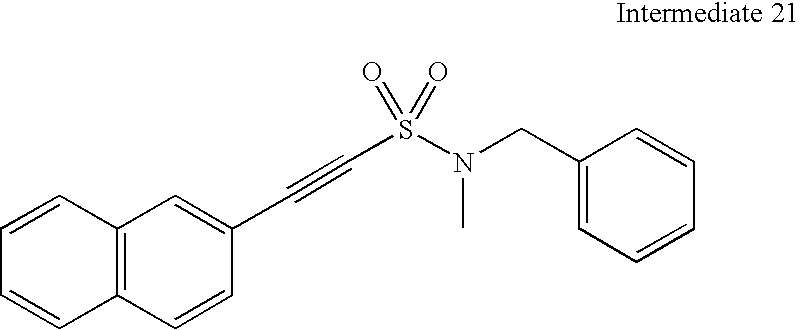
C1=CC=C(CN(C)S(C#CC2=CC3=C(C=C2)C=CC=C3)(=O)=O)C=C1
